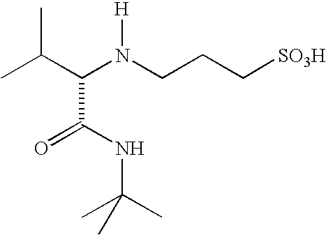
CC(C(N(CCC[SO3H])[H])C(NC(C)(C)C)=O)C
